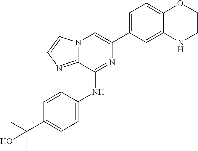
C1(C2=CC=C3C(=C2)NCCO3)=CN2C(=NC=C2)C(NC2=CC=C(C(C)(C)O)C=C2)=N1
